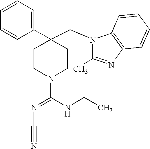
C1(CN2C(C)=NC3=C2C=CC=C3)(C2=CC=CC=C2)CCN(C(NCC)=NC#N)CC1
